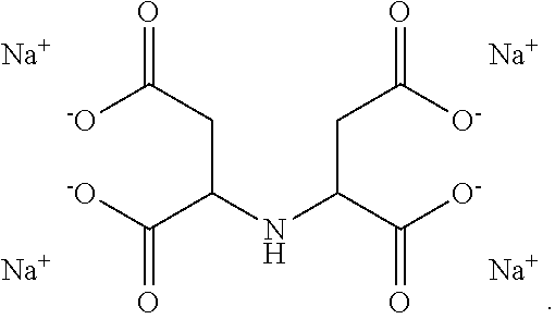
C(C(NC(CC([O-])=O)C([O-])=O)C([-O])=O)C([-O])=O.[Na].[Na].[Na].[Na]
